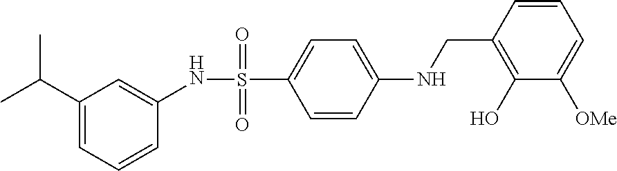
C1=CC(NCC2=C(O)C([OMe])=CC=C2)=CC=C1S(=O)(=O)NC1=CC(C(C)C)=CC=C1
